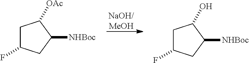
C1C(F)CC([NHBoc])C1O.C1C(F)CC([NHBoc])C1[OAc].[NaOH/MeOH]
